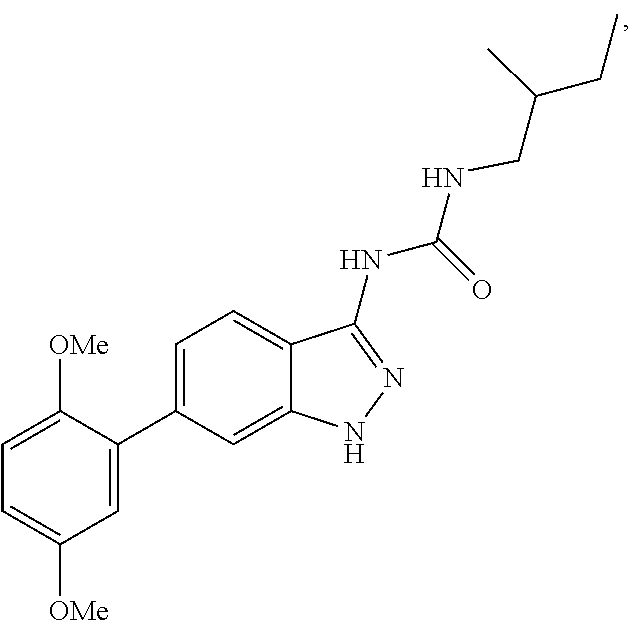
C(=O)(NC1=NNC2=CC(C3=CC([OMe])=CC=C3[OMe])=CC=C21)NCC(C)CC
